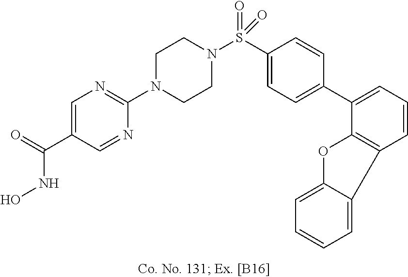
N1(C2=NC=C(C(NO)=O)C=N2)CCN(S(C2=CC=C(C3=CC=CC4=C3OC3=CC=CC=C43)C=C2)(=O)=O)CC1
